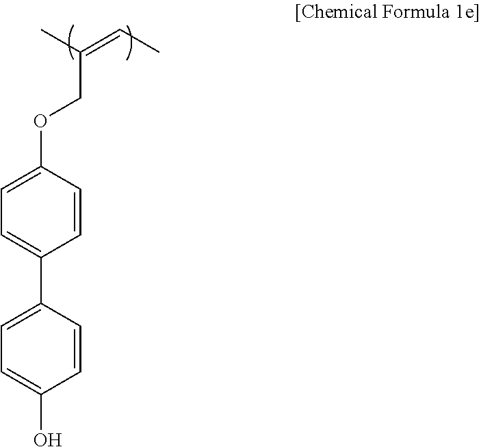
C(COC1=CC=C(C2=CC=C(O)C=C2)C=C1)(C)=CC
